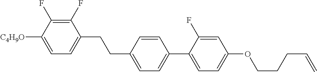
C1(F)=C(F)C([C4H9O])=CC=C1CCC1=CC=C(C2=CC=C(OCCCC=C)C=C2F)C=C1
